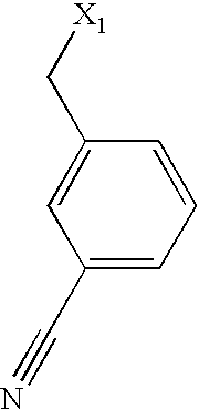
C1(C#N)=CC=CC(C[X1])=C1
